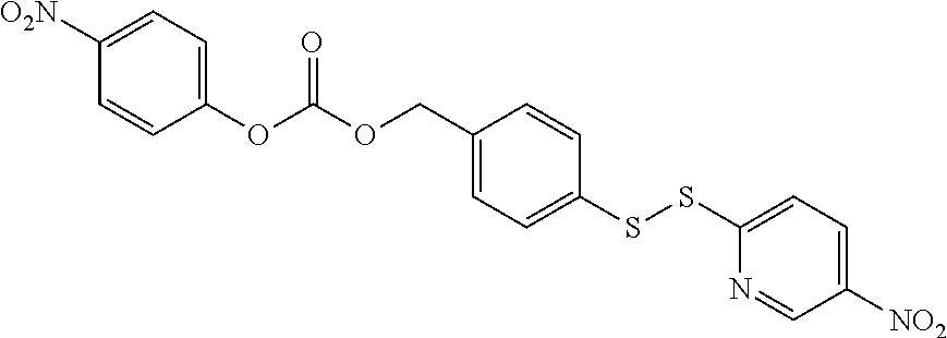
C1(COC(OC2=CC=C([O2N])C=C2)=O)=CC=C(SSC2=CC=C([NO2])C=N2)C=C1
